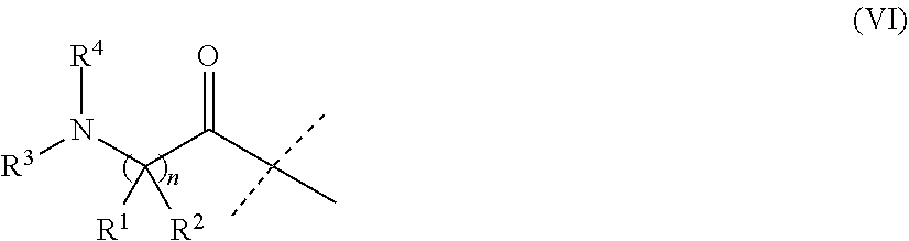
[R3]N(C(C(C(C)(C)C)=O)([R1])[R2])[R4]
